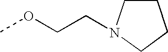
COCCN1CCCC1
